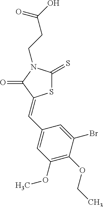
S1C(=S)N(CCC(O)=O)C(=O)C1=CC1=CC(OC)=C(OCC)C(Br)=C1
